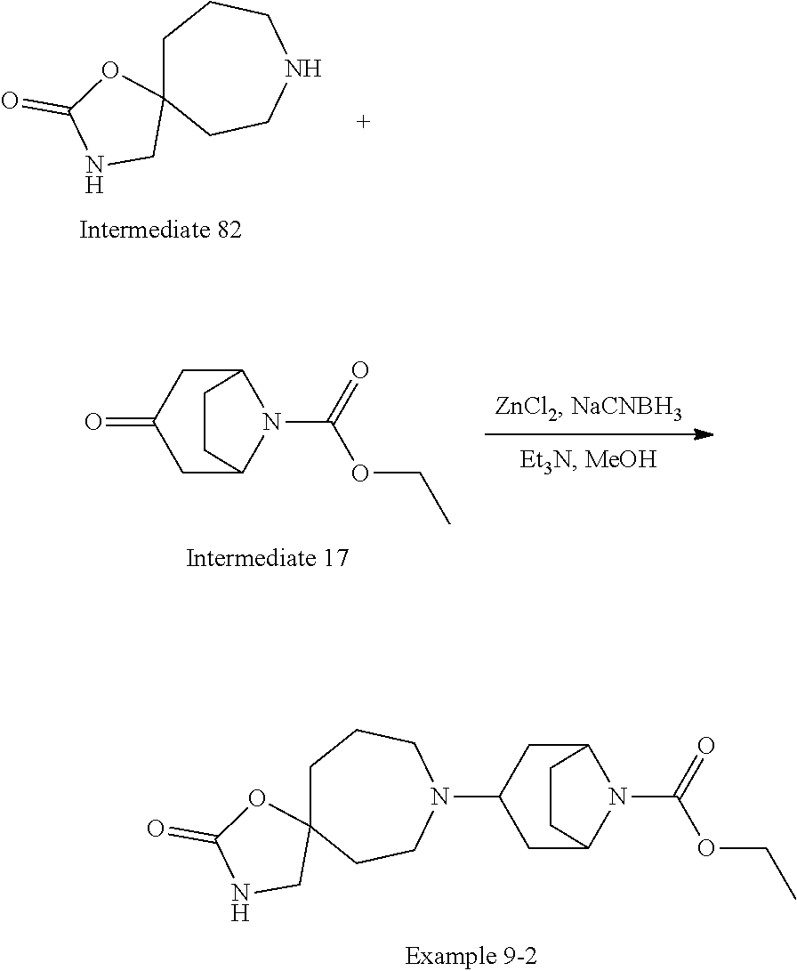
C1C2N(C(=O)OCC)C(CC1N1CCCC3(CC1)OC(=O)NC3)CC2.N1CCCC2(CC1)OC(=O)NC2.C1C2N(C(=O)OCC)C(CC1=O)CC2
